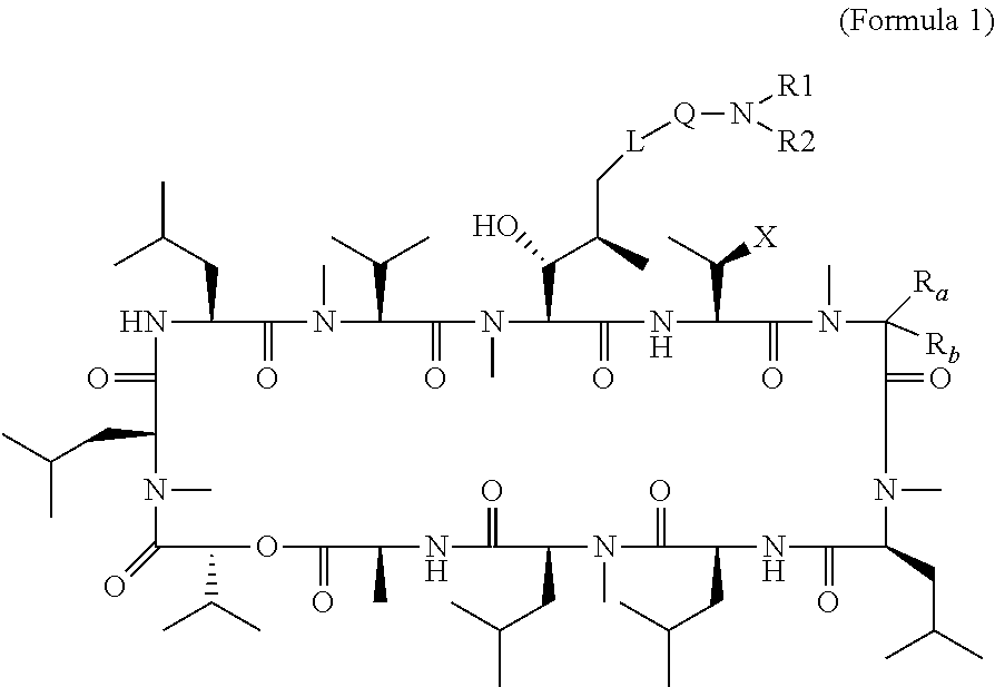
N1C(CC(C)C)C(=O)N(C)C(C(C)C)C(=O)N(C)C(C(C(C[L][Q]N([R1])[R2])C)O)C(=O)NC(C([X])C)C(=O)N(C)C([Ra])([Rb])C(=O)CN(C)C(CC(C)C)C(=O)NC(CC(C)C)C(=O)N(C)C(CC(C)C)C(=O)NC(C)C(=O)OC(C(C)C)C(=O)N(C)C(CC(C)C)C1=O
